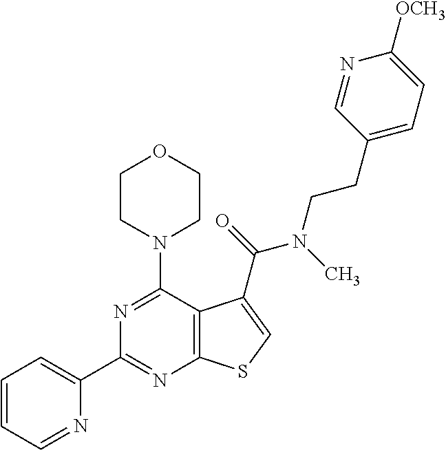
C1(C2=NC3=C(C(N4CCOCC4)=N2)C(C(N(CCC2=CC=C([OCH3])N=C2)C)=O)=CS3)=CC=CC=N1
